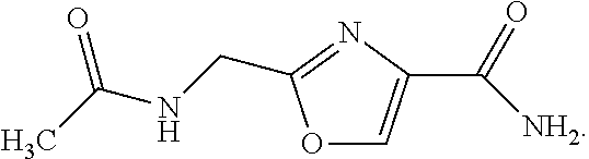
O1C=C(C([NH2])=O)N=C1CNC(C)=O
